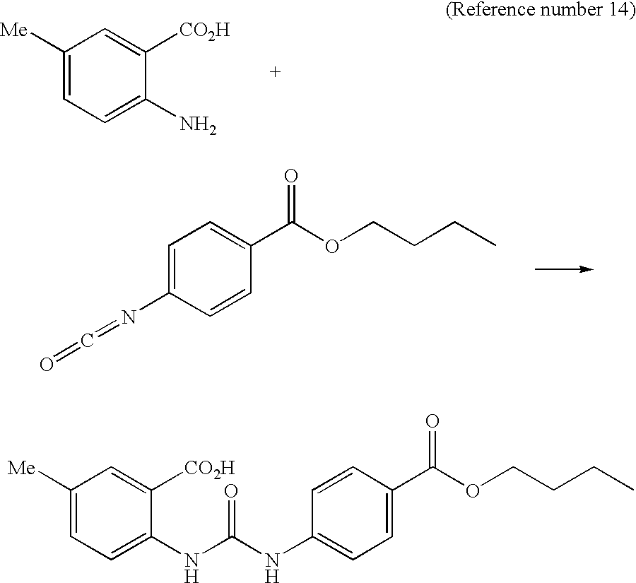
C1([Me])=CC=C(N)C([CO2H])=C1.C1=C(N=C=O)C=CC(C(OCCCC)=O)=C1.C1([Me])=CC=C(NC(=O)NC2=CC=C(C(OCCCC)=O)C=C2)C([CO2H])=C1
